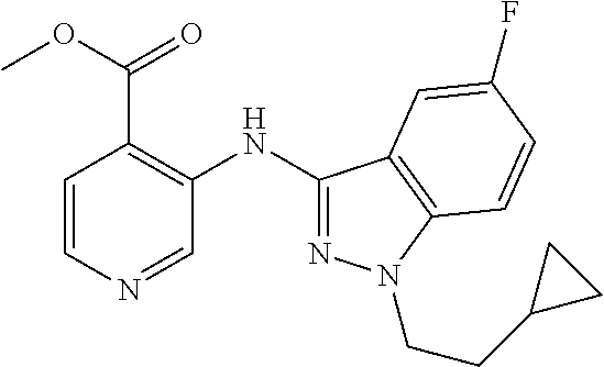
C1=CN=CC(NC2=NN(CCC3CC3)C3=C2C=C(F)C=C3)=C1C(OC)=O
